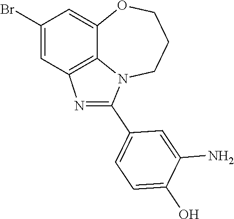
N1=C(C2=CC=C(O)C(N)=C2)N2C3=C1C=C(Br)C=C3OCCC2
